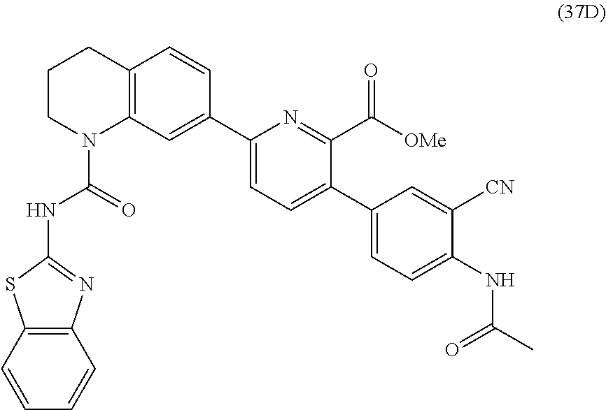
C1CN(C(=O)NC2=NC3=C(S2)C=CC=C3)C2=C(C1)C=CC(C1=CC=C(C3=CC=C(NC(C)=O)C([CN])=C3)C(C([OMe])=O)=N1)=C2
